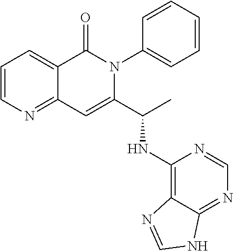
C1=CN=C2C(=C1)C(=O)N(C1=CC=CC=C1)C(C(NC1=C3C(=NC=N1)NC=N3)C)=C2
